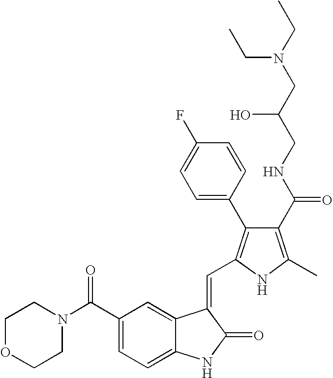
C1(C(N2CCOCC2)=O)=CC=C2C(=C1)C(=CC1=C(C3=CC=C(F)C=C3)C(C(NCC(CN(CC)CC)O)=O)=C(C)N1)C(=O)N2
